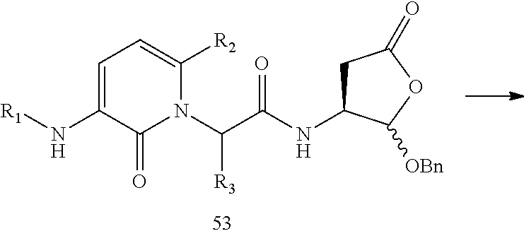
C1=C(N[R1])C(=O)N(C(C(NC2CC(=O)OC2[OBn])=O)[R3])C([R2])=C1
